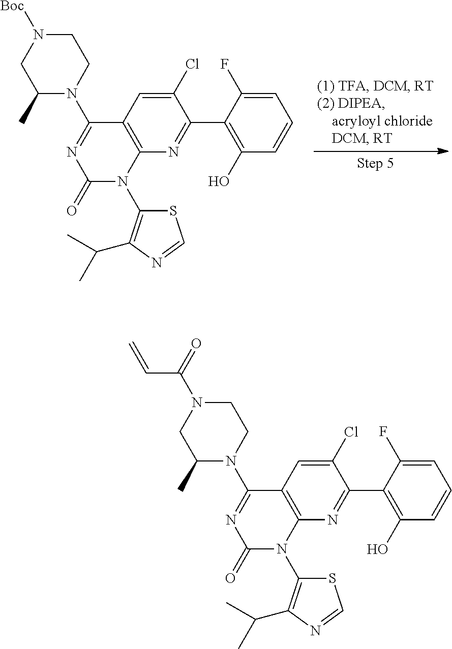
C12=C(N=C(C3=C(O)C=CC=C3F)C(Cl)=C1)N(C1=C(C(C)C)N=CS1)C(=O)N=C2N1CCN([Boc])CC1C.C12=C(N=C(C3=C(O)C=CC=C3F)C(Cl)=C1)N(C1=C(C(C)C)N=CS1)C(=O)N=C2N1CCN(C(=O)C=C)CC1C
